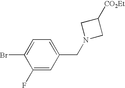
C1(Br)=CC=C(CN2CC([CO2Et])C2)C=C1F
